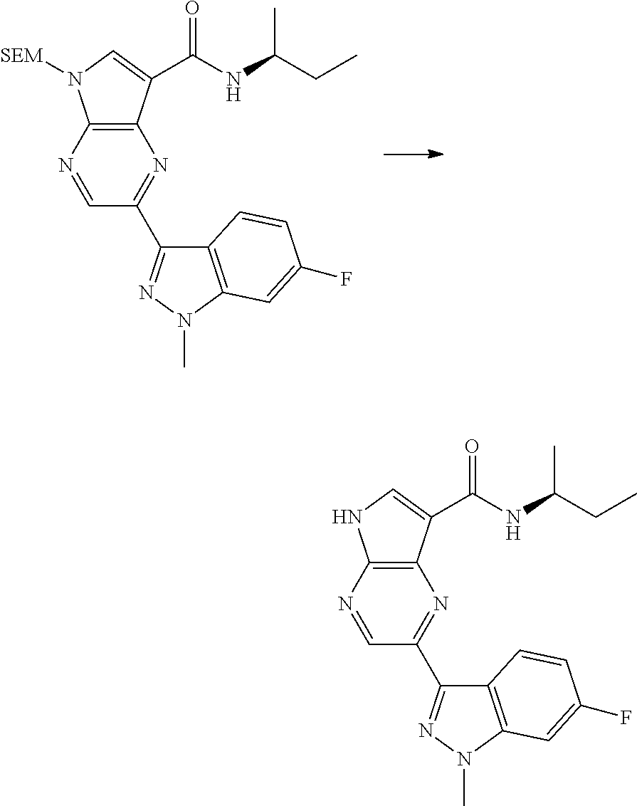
C12=C(N=CC(C3=NN(C)C4=C3C=CC(F)=C4)=N1)N([SEM])C=C2C(NC(CC)C)=O.C12=C(N=CC(C3=NN(C)C4=C3C=CC(F)=C4)=N1)NC=C2C(NC(CC)C)=O
